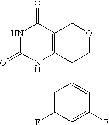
C1=C(F)C=C(F)C=C1C1COCC2=C1NC(=O)NC2=O
